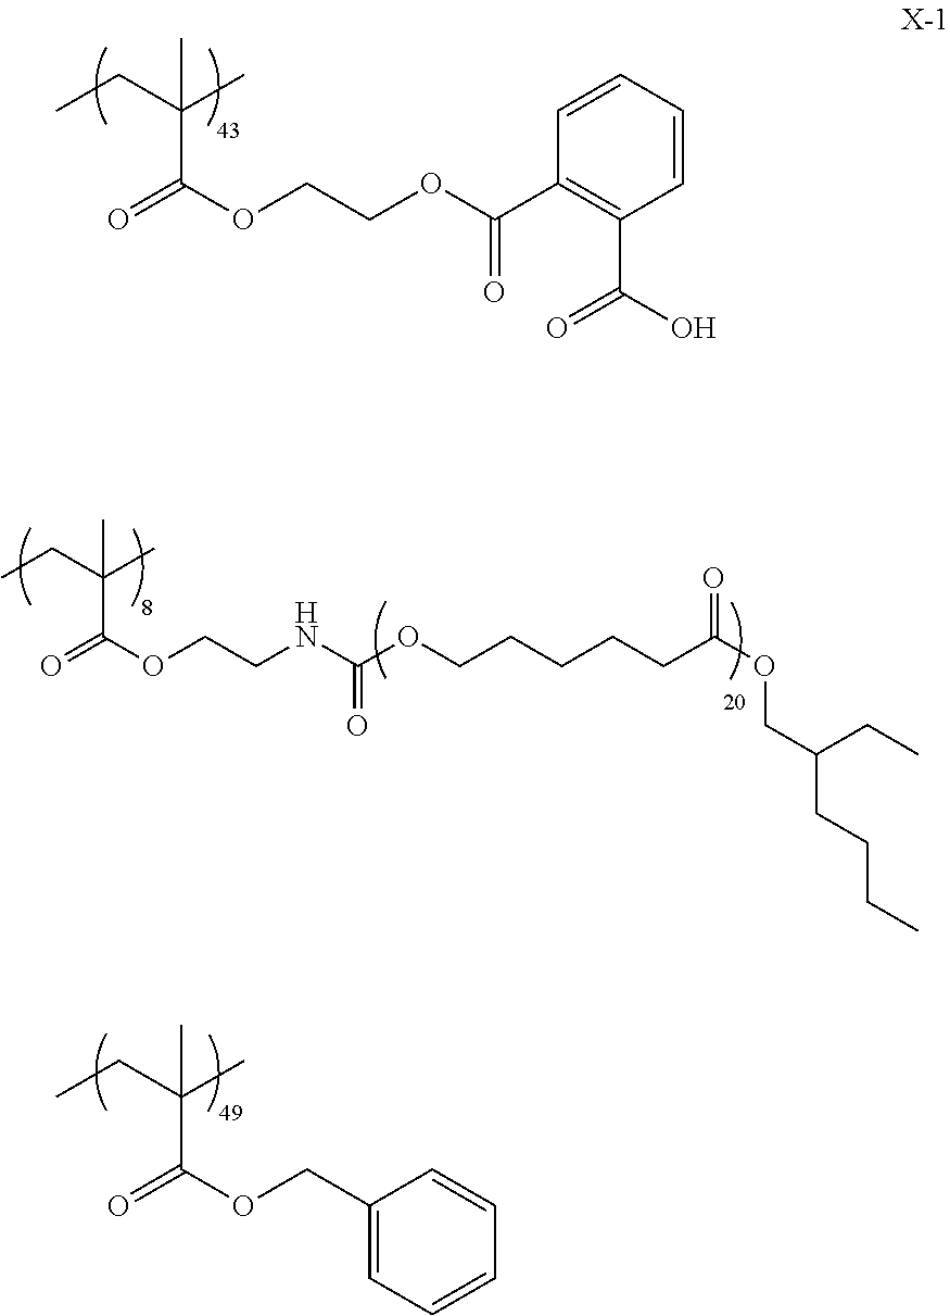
CCC(C(OCCNC(=O)OCCCCCC(OCC(CCCC)CC)=O)=O)(C)C.CCC(C(OCCOC(=O)C1=C(C(O)=O)C=CC=C1)=O)(C)C.CCC(C(OCC1=CC=CC=C1)=O)(C)C
